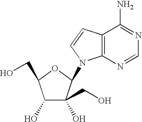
C1(O)C(O)(CO)C(N2C3=C(C(N)=NC=N3)C=C2)OC1CO
